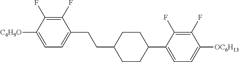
C1(F)=C(F)C([C4H9O])=CC=C1CCC1CCC(C2=CC=C([OC6H13])C(F)=C2F)CC1
